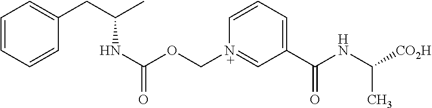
C1=CC=CC(CC(C)NC(OC[N+]2=CC(C(NC([CO2H])C)=O)=CC=C2)=O)=C1
